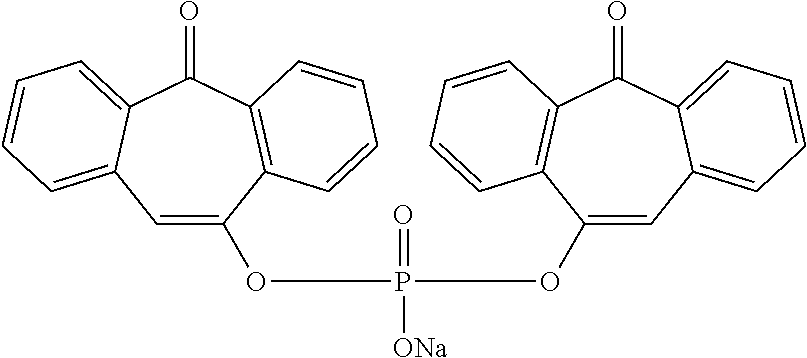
C1=C(OP([ONa])(=O)OC2=CC3=CC=CC=C3C(=O)C3=C2C=CC=C3)C2=C(C(=O)C3=CC=CC=C13)C=CC=C2
